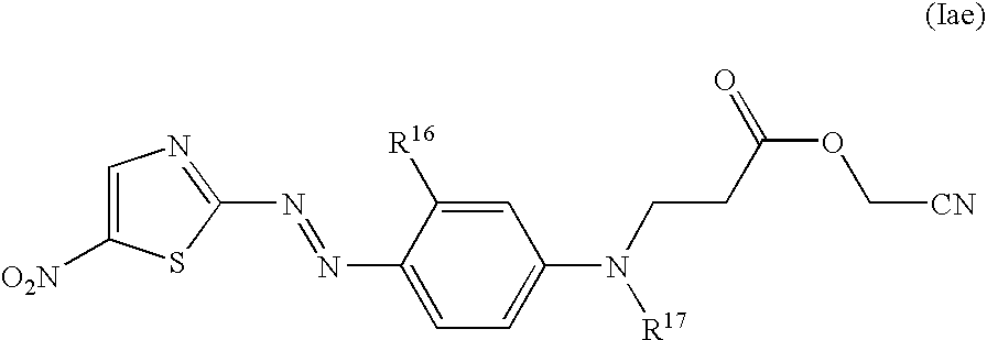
C1=C([O2N])SC(N=NC2=CC=C(N([R17])CCC(OC[CN])=O)C=C2[R16])=N1
